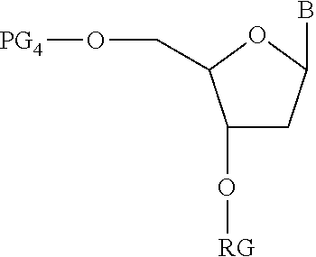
C1(O[RG])CC(B)OC1CO[PG4]
